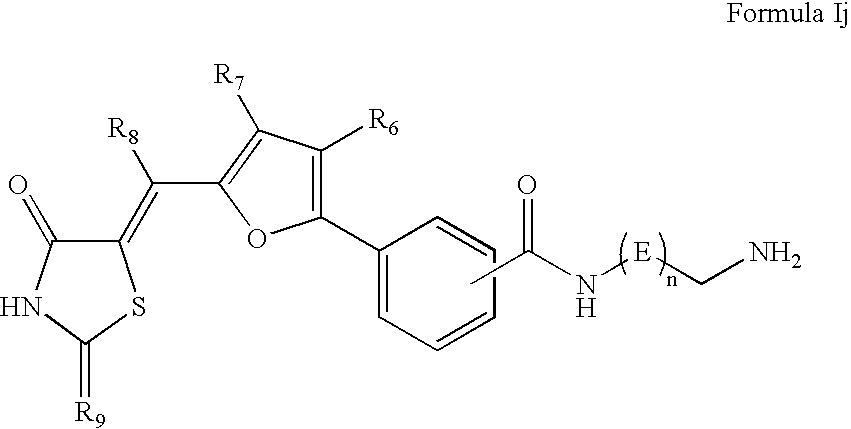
C1(C2=C([R6])C([R7])=C(C(=C3C(=O)NC(=[R9])S3)[R8])O2)=CC=CC=C1.CC(N[E]CN)=O
